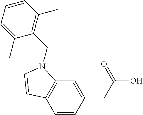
C1=CC(CC(O)=O)=CC2=C1C=CN2CC1=C(C)C=CC=C1C
